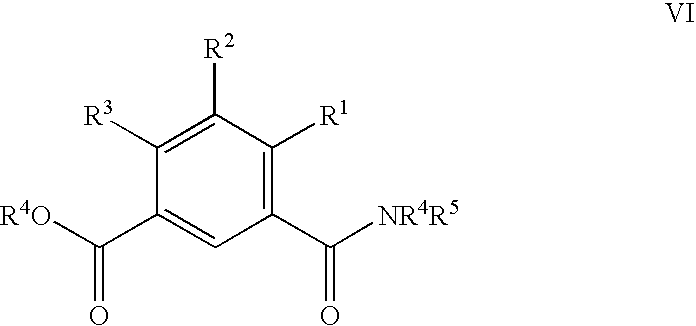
C1([R3])=C([R2])C([R1])=C(C([NR4R5])=O)C=C1C([R4O])=O
